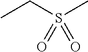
S(C)(CC)(=O)=O
